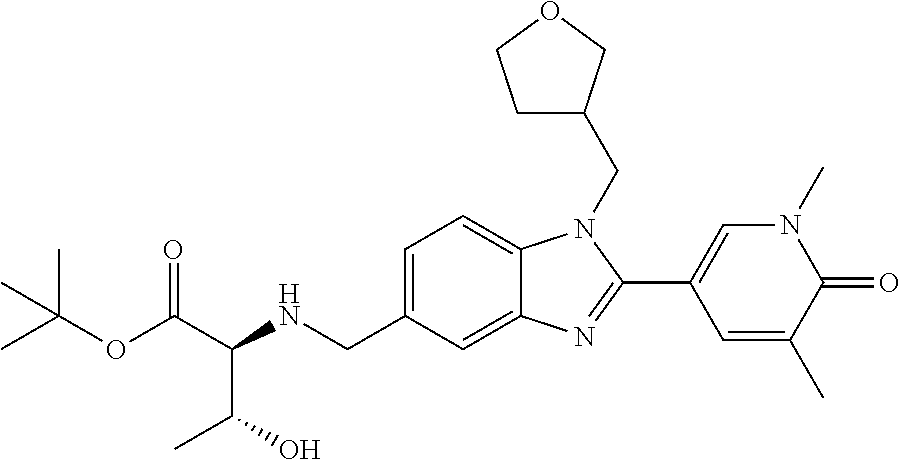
C(C(NCC1=CC=C2C(=C1)N=C(C1=CN(C)C(=O)C(C)=C1)N2CC1CCOC1)C(O)C)(=O)OC(C)(C)C
